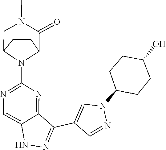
N1N=C(C2=CN(C3CCC(O)CC3)N=C2)C2=NC(N3C4CCC3CN(C)C4=O)=NC=C12
